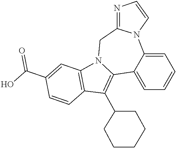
C1=C2C(=CC=C1)N1C(=NC=C1)CN1C2=C(C2CCCCC2)C2=C1C=C(C(O)=O)C=C2
